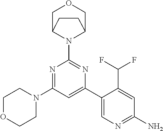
N1=C(N2CCOCC2)C=C(C2=CN=C(N)C=C2C(F)F)N=C1N1C2COCC1CC2
